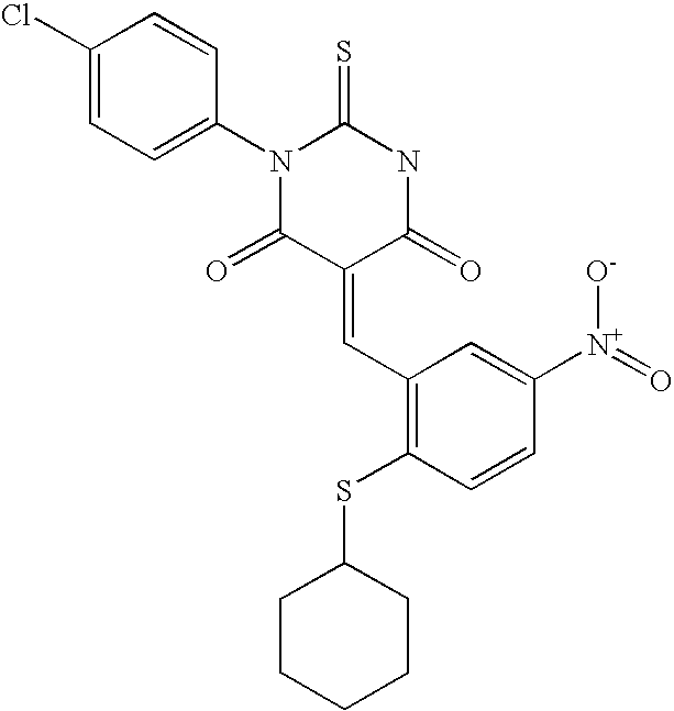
C1(Cl)=CC=C(N2C(=O)C(=CC3=C(SC4CCCCC4)C=CC([N+](=O)[O-])=C3)C(=O)NC2=S)C=C1
